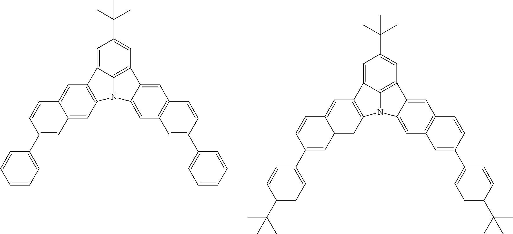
C1(C(C)(C)C)=CC2=C3C(=C1)C1=C(N3C3=CC4=C(C=C23)C=CC(C2=CC=CC=C2)=C4)C=C2C(=C1)C=CC(C1=CC=CC=C1)=C2.C1(C(C)(C)C)=CC2=C3C(=C1)C1=C(N3C3=CC4=C(C=C23)C=CC(C2=CC=C(C(C)(C)C)C=C2)=C4)C=C2C(=C1)C=CC(C1=CC=C(C(C)(C)C)C=C1)=C2
